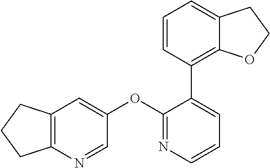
C12=C(N=CC(OC3=NC=CC=C3C3=C4C(=CC=C3)CCO4)=C1)CCC2
